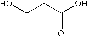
OC(CCO)=O
